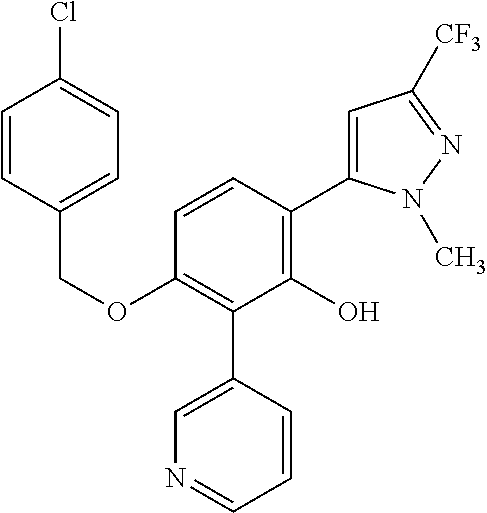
C(OC1=C(C2=CN=CC=C2)C(O)=C(C2=CC([CF3])=NN2C)C=C1)C1=CC=C(Cl)C=C1
